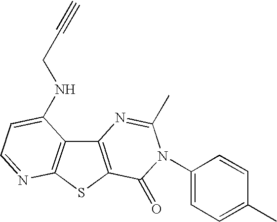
C12=C(SC3=C1C(NCC#C)=CC=N3)C(=O)N(C1=CC=C(C)C=C1)C(C)=N2
